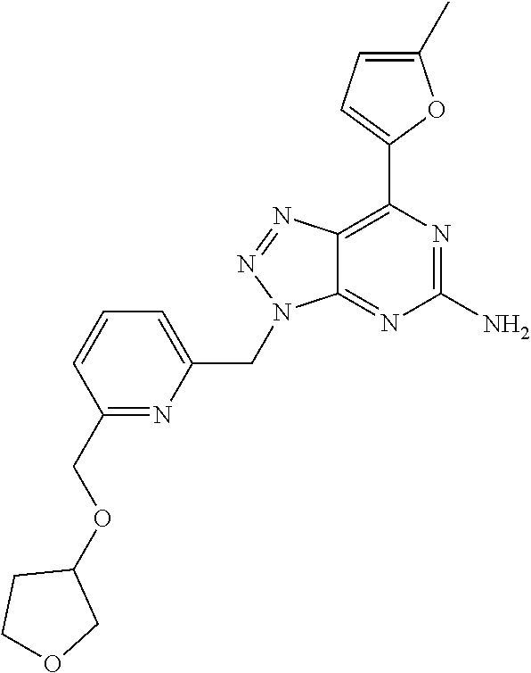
N1=NN(CC2=CC=CC(COC3CCOC3)=N2)C2=NC(N)=NC(C3=CC=C(C)O3)=C12
